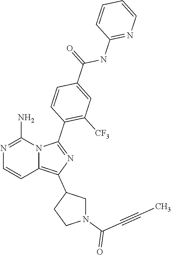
N1=C(N)N2C(=C(C3CN(C(C#CC)=O)CC3)N=C2C2=C([CF3])C=C(C(NC3=NC=CC=C3)=O)C=C2)C=C1
